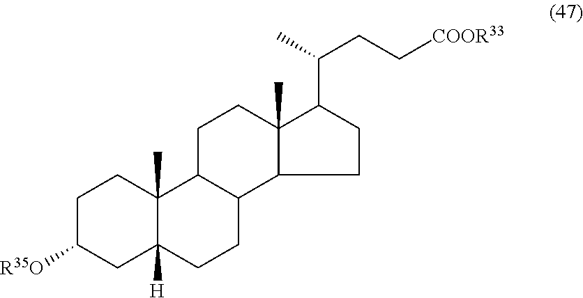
C1C([R35O])CC2([H])C(C)(C1)C1C(CC2)C2C(C)(CC1)C(C(C)CC[COOR33])CC2
